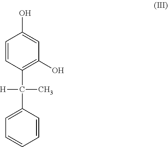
C1(C(C2=CC=CC=C2)(C)[H])=C(O)C=C(O)C=C1
